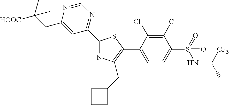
C1(C2=NC(CC3CCC3)=C(C3=CC=C(S(=O)(NC([CF3])C)=O)C(Cl)=C3Cl)S2)=NC=NC(CC([HOOC])(C)C)=C1
